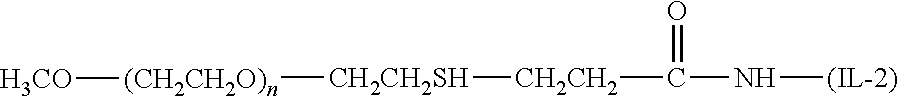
N(C(=O)[CH2CH2][CH2CH2SH][(CH2CH2O)n][H3CO])[(IL-2)]
